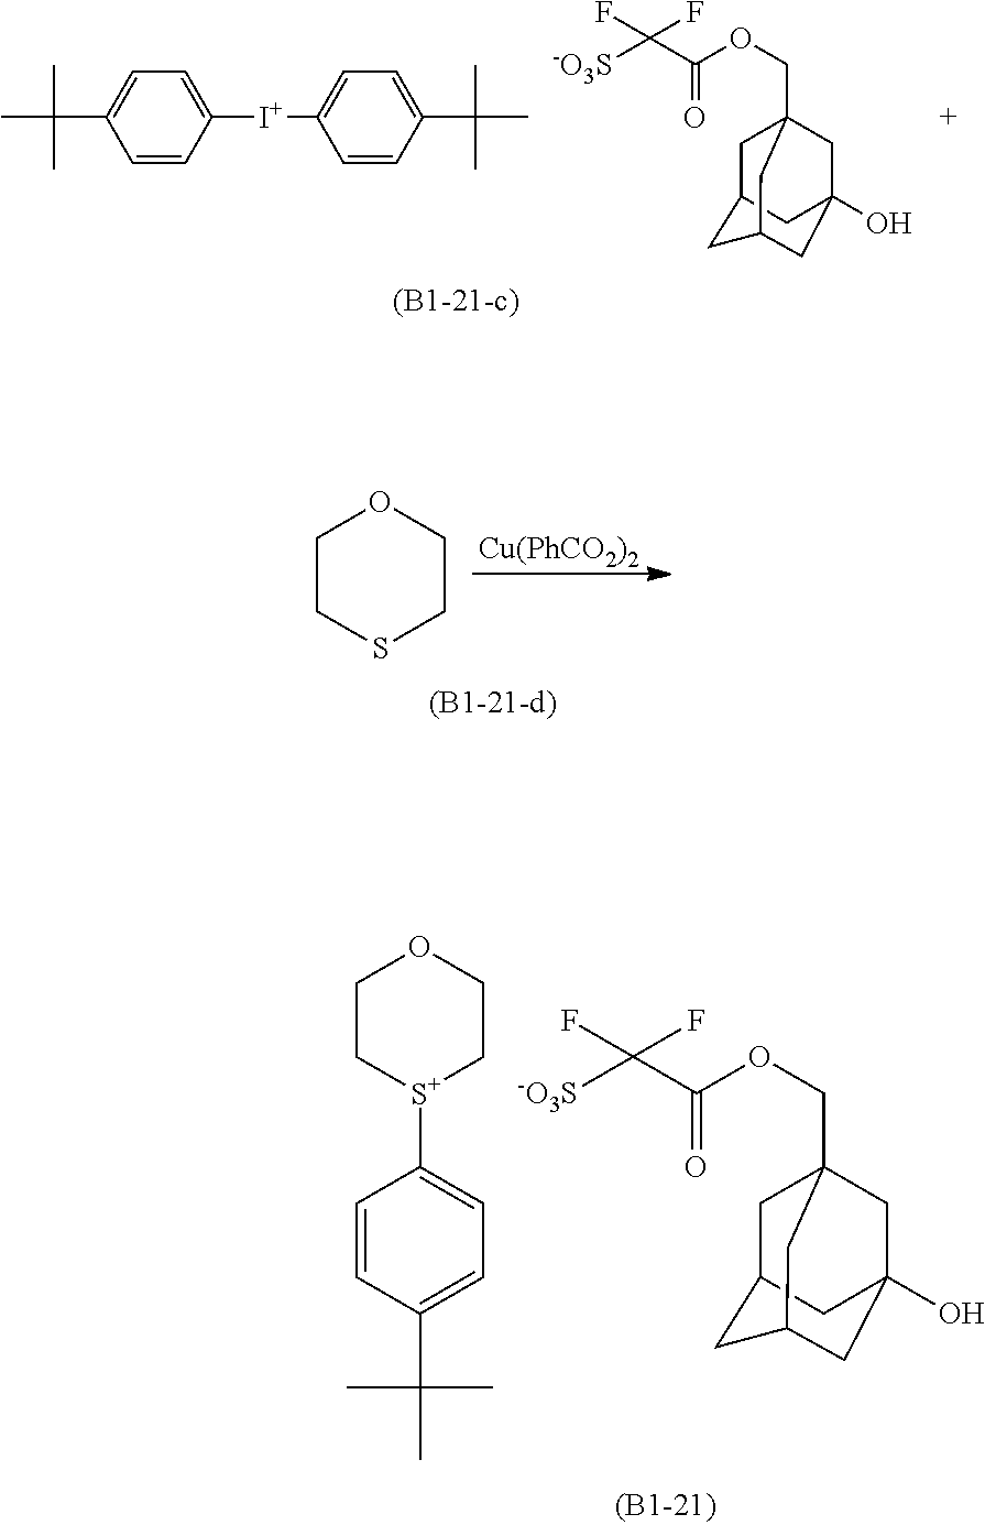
[S+]1(C2=CC=C(C(C)(C)C)C=C2)CCOCC1.[-O3S]C(C(OCC12CC3CC(O)(C1)CC(C2)C3)=O)(F)F.[-O3S]C(C(OCC12CC3CC(O)(C1)CC(C2)C3)=O)(F)F.C1=CC([I+]C2=CC=C(C(C)(C)C)C=C2)=CC=C1C(C)(C)C.S1CCOCC1.[Cu(PhCO2)2]
